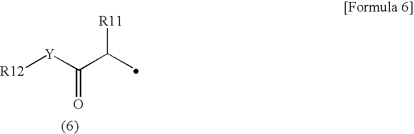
[R12][Y]C(C(C)[R11])=O
